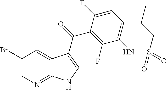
C1(Br)=CN=C2C(=C1)C(C(=O)C1=C(F)C(NS(=O)(CCC)=O)=CC=C1F)=CN2
